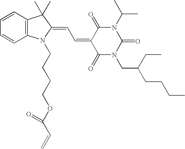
C1=CC2=C(C=C1)N(CCCCOC(C=C)=O)C(=CC=C1C(=O)N(CC(CC)CCCC)C(=O)N(C(C)C)C1=O)C2(C)C
